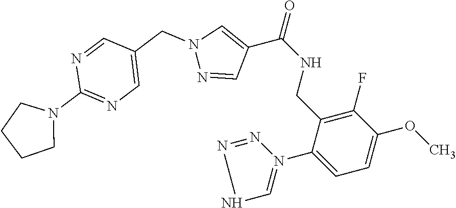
C1=NC(N2CCCC2)=NC=C1CN1N=CC(C(NCC2=C(F)C(OC)=CC=C2N2=CNN=N2)=O)=C1
